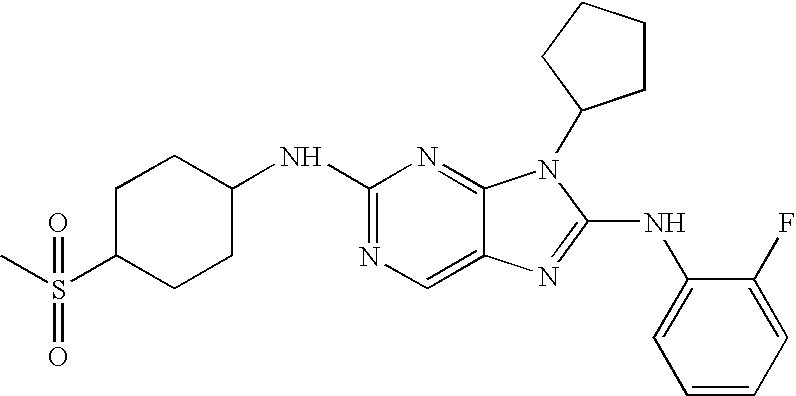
C1(NC2=NC=C3C(=N2)N(C2CCCC2)C(NC2=CC=CC=C2F)=N3)CCC(S(C)(=O)=O)CC1
